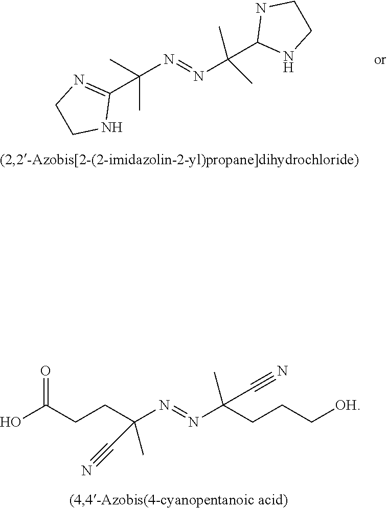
C(N=NC(C1NCCN1)(C)C)(C1=NCCN1)(C)C.OC(CCC(N=NC(CCC[OH])(C#N)C)(C#N)C)=O
